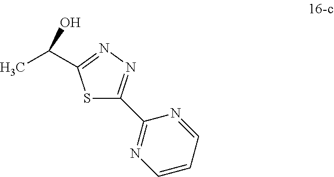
C(C)(O)C1=NN=C(C2=NC=CC=N2)S1
